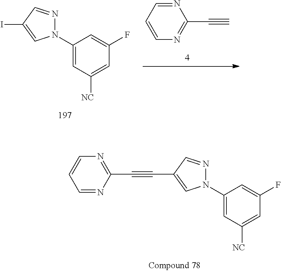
N1(C2=CC([NC])=CC(F)=C2)N=CC(C#CC2=NC=CC=N2)=C1.N1(C2=CC([NC])=CC(F)=C2)N=CC(I)=C1.C1=CN=C(C#C)N=C1
